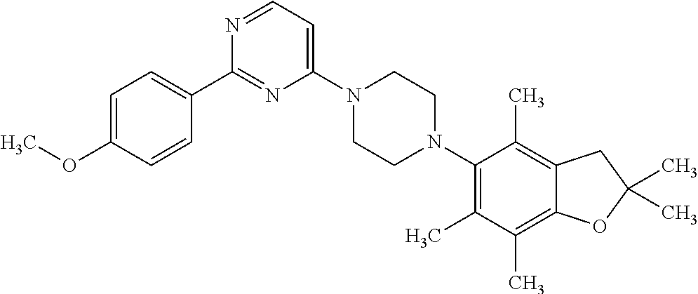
N1=CC=C(N2CCN(C3=C(C)C(C)=C4C(=C3C)CC(C)(C)O4)CC2)N=C1C1=CC=C(OC)C=C1
